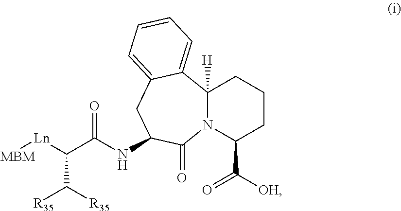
C12([H])N(C(C([OH])=O)CCC1)C(=O)C(NC(C([Ln][MBM])C([R35])[R35])=O)CC1=CC=CC=C21
